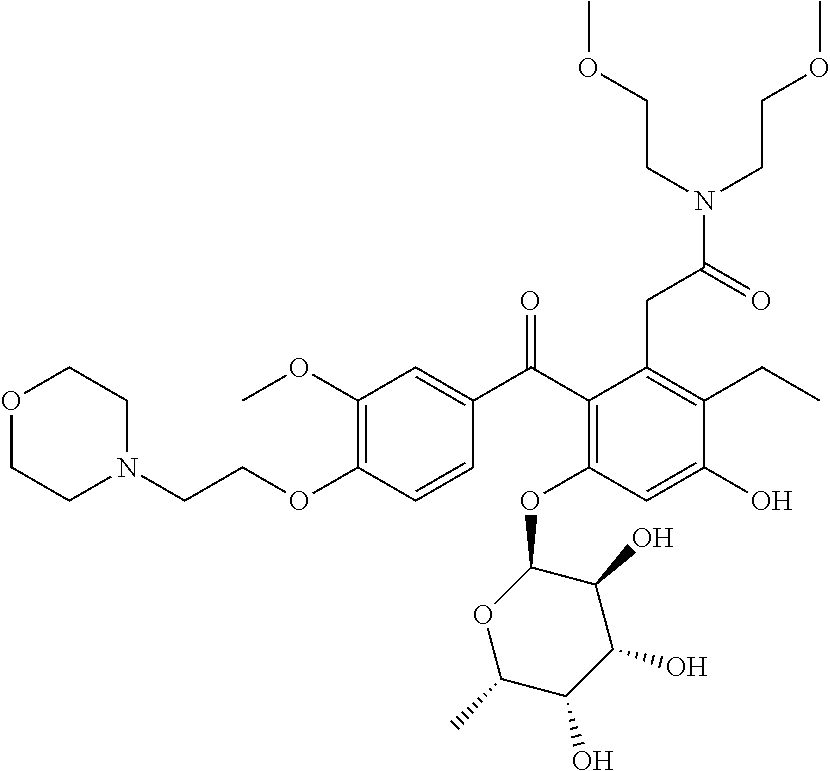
C1(OC2=C(C(C3=CC(OC)=C(OCCN4CCOCC4)C=C3)=O)C(CC(=O)N(CCOC)CCOC)=C(CC)C(O)=C2)C(O)C(O)C(O)C(C)O1
